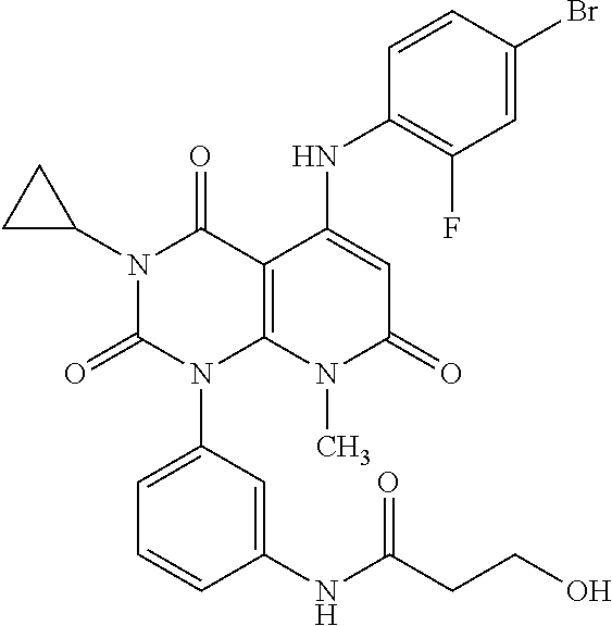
N1(C2CC2)C(=O)N(C2=CC=CC(NC(CCO)=O)=C2)C2=C(C1=O)C(NC1=C(F)C=C(Br)C=C1)=CC(=O)N2C
